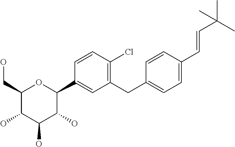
C1(CO)C(O)C(O)C(O)C(C2=CC(CC3=CC=C(C=CC(C)(C)C)C=C3)=C(Cl)C=C2)O1
